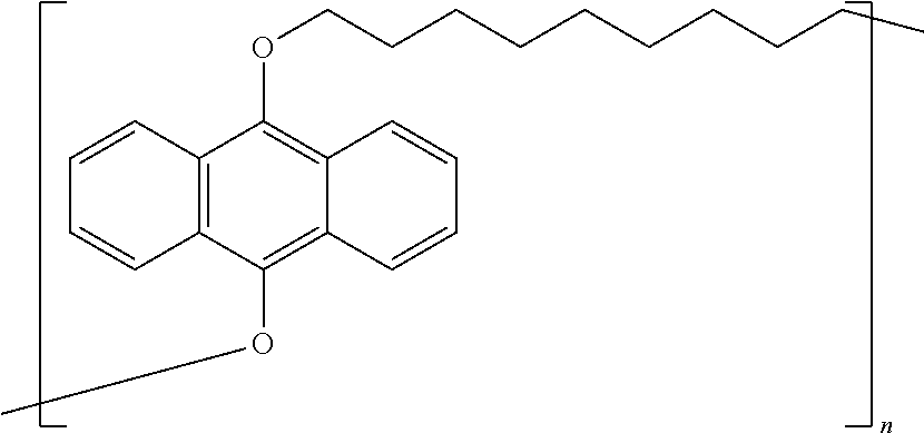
C12=C(C(OCCCCCCCCCC)=C3C(=C1OC)C=CC=C3)C=CC=C2
